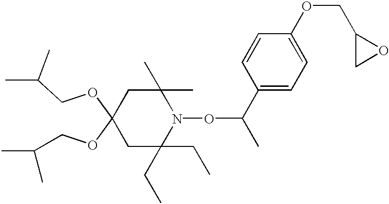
C1C(CC)(CC)N(OC(C)C2=CC=C(OCC3CO3)C=C2)C(C)(C)CC1(OCC(C)C)OCC(C)C
